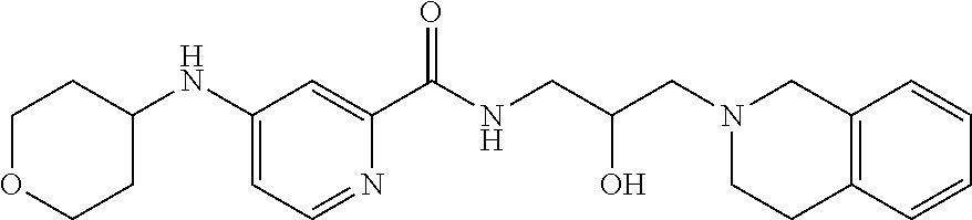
C1(NC2=CC=NC(C(=O)NCC(O)CN3CCC4=C(C3)C=CC=C4)=C2)CCOCC1
